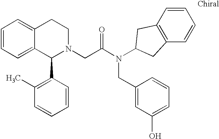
C1=CC=C2C(=C1)CCN(CC(N(C1CC3=C(C=CC=C3)C1)CC1=CC(O)=CC=C1)=O)C2C1=C(C)C=CC=C1
